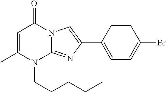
N12C(=NC(C3=CC=C(Br)C=C3)=C1)N(CCCCC)C(C)=CC2=O
